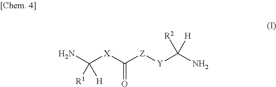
NC([X]C([Z][Y]C(N)([R2])[H])=O)([R1])[H]
